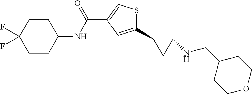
C1(C2CC2NCC2CCOCC2)=CC(C(NC2CCC(F)(F)CC2)=O)=CS1
